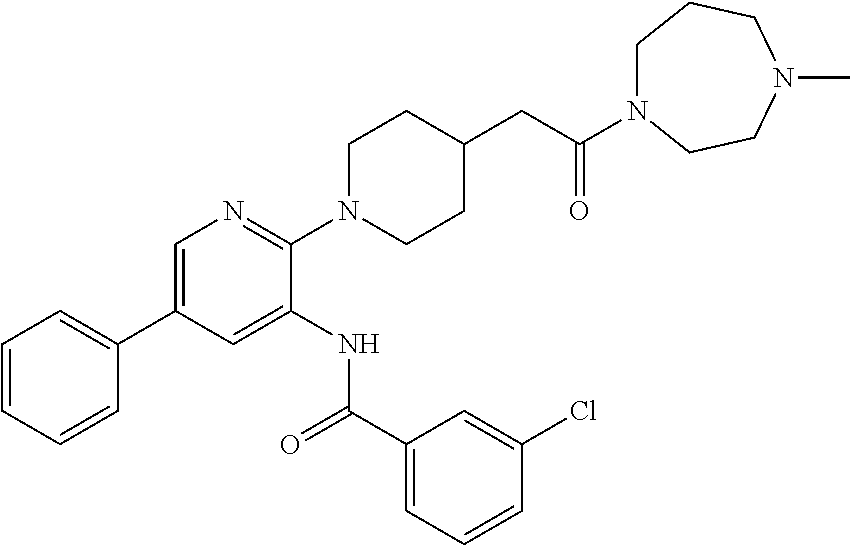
C1=C(C2=CC=CC=C2)C=C(NC(C2=CC=CC(Cl)=C2)=O)C(N2CCC(CC(=O)N3CCCN(C)CC3)CC2)=N1
